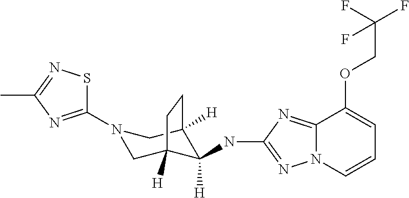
C1=CC=C(OCC(F)(F)F)C2=NC(NC3([H])C4([H])CN(C5=NC(C)=NS5)CC3([H])CC4)=NN12
